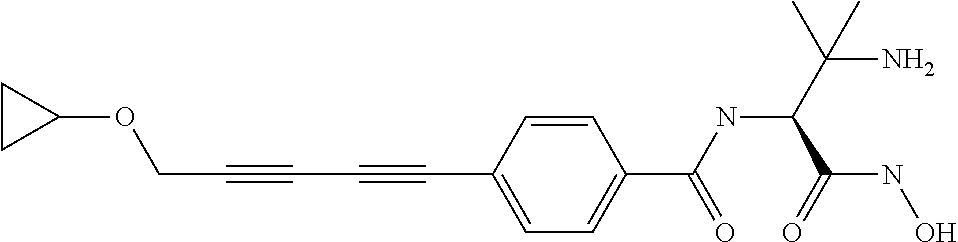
O(CC#CC#CC1=CC=C(C(NC(C(N)(C)C)C(NO)=O)=O)C=C1)C1CC1
